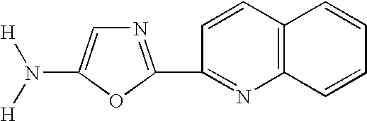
C12=C(C=CC=C1)N=C(C1=NC=C(N([H])[H])O1)C=C2
